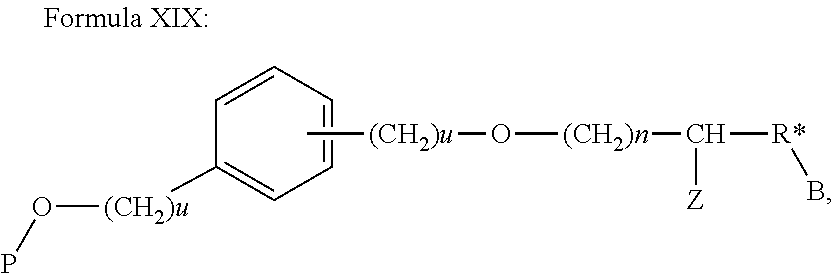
C1=CC([(CH2)u]OP)=CC=C1.C[(CH2)u]O[(CH2)n]C([Z])[R*]B
